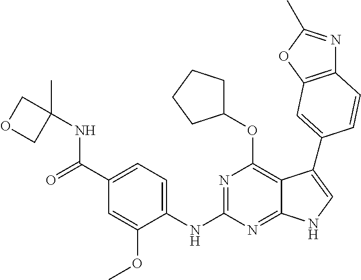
C12=C(OC(C)=N1)C=C(C1=CNC3=NC(NC4=CC=C(C(=O)NC5(C)COC5)C=C4OC)=NC(OC4CCCC4)=C31)C=C2
